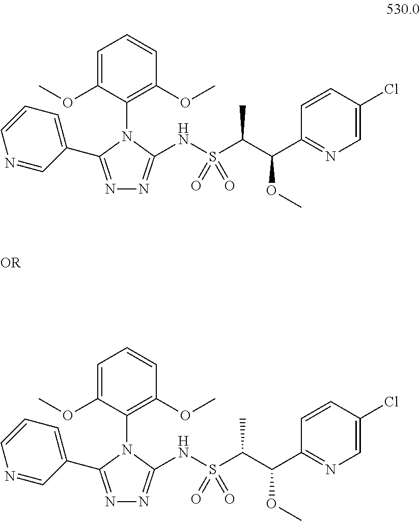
C1(N2C(C3=CC=CN=C3)=NN=C2NS(C(C(C2=NC=C(Cl)C=C2)OC)C)(=O)=O)=C(OC)C=CC=C1OC.C1(N2C(C3=CC=CN=C3)=NN=C2NS(C(C(C2=NC=C(Cl)C=C2)OC)C)(=O)=O)=C(OC)C=CC=C1OC
